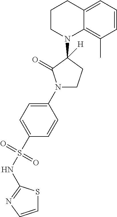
C1=CC=C2C(=C1C)N(C1([H])C(=O)N(C3=CC=C(S(NC4=NC=CS4)(=O)=O)C=C3)CC1)CCC2
